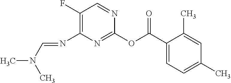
C1(F)=C(N=CN(C)C)N=C(OC(C2=CC=C(C)C=C2C)=O)N=C1
